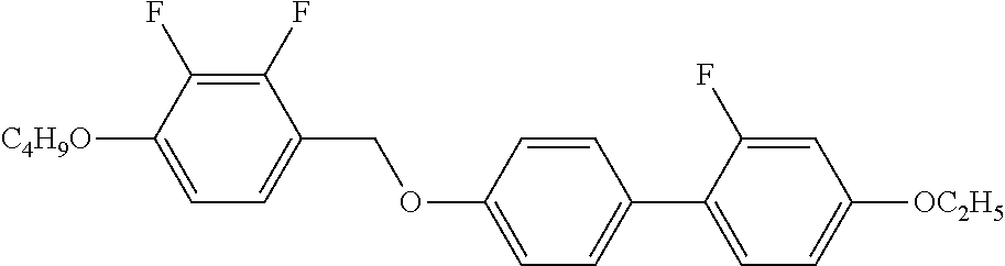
C1(F)=C(F)C([C4H9O])=CC=C1COC1=CC=C(C2=CC=C([OC2H5])C=C2F)C=C1
